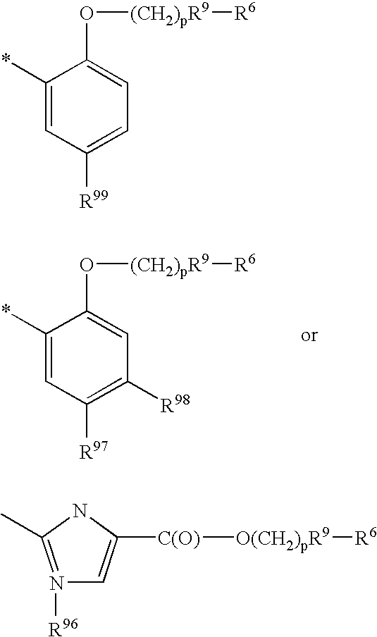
C1(*)=CC([R97])=C([R98])C=C1O[(CH2)pR9][R6].C1(*)=CC([R99])=CC=C1O[(CH2)pR9][R6].N1([R96])=C(C)NC([C(O)][O(CH2)pR9][R6])=C1
